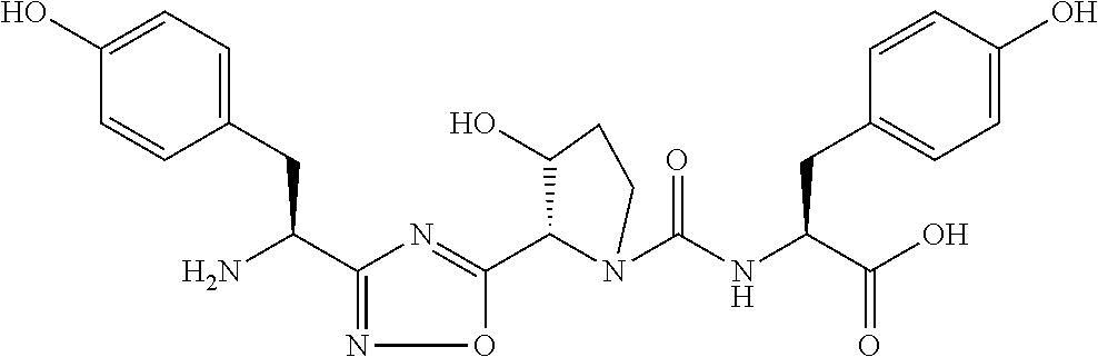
C1(C(N)CC2=CC=C(O)C=C2)=NOC(C2N(C(NC(C(O)=O)CC3=CC=C(O)C=C3)=O)CCC2O)=N1
